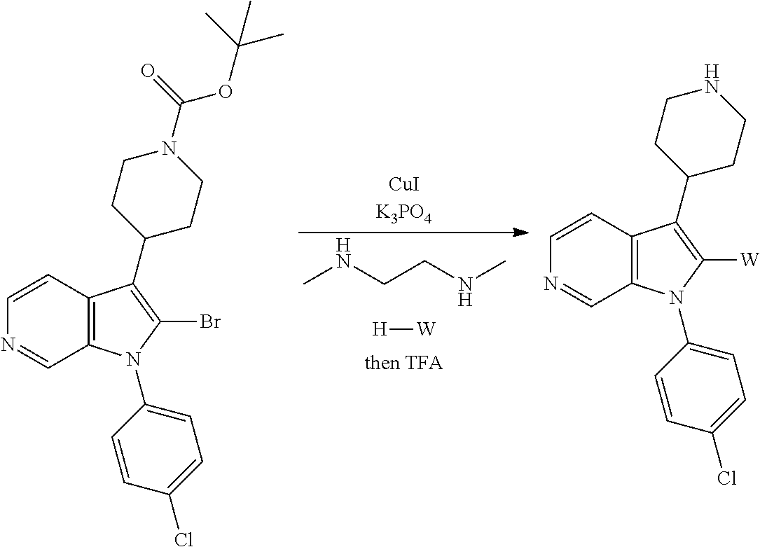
[H][W].CNCCNC.C1=CC2=C(C=N1)N(C1=CC=C(Cl)C=C1)C(Br)=C2C1CCN(C(=O)OC(C)(C)C)CC1.C1=CC2=C(C=N1)N(C1=CC=C(Cl)C=C1)C([W])=C2C1CCNCC1
